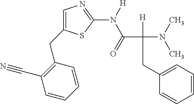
C1(C#N)=C(CC2=CN=C(N([H])C(C(CC3=CC=CC=C3)(N(C)C)[H])=O)S2)C=CC=C1
